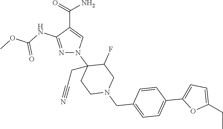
C(C1=CN(C2(CC#N)CCN(CC3=CC=C(C4=CC=C(CC)O4)C=C3)CC2F)N=C1NC(OC)=O)(=O)N
